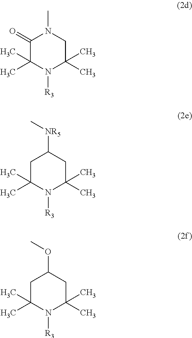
C1(=O)C(C)(C)N([R3])C(C)(C)CN1C.C1C(C)(C)N([R3])C(C)(C)CC1[NR5]C.C1C(C)(C)N([R3])C(C)(C)CC1OC
